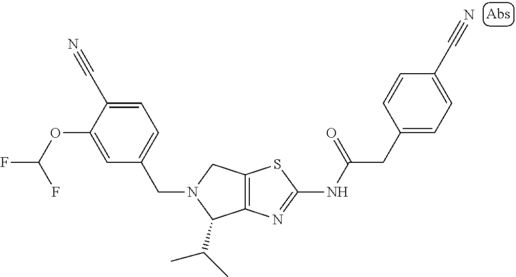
C12=C(N=C(NC(CC3=CC=C(C#N)C=C3)=O)S1)C(C(C)C)N(CC1=CC=C(C#N)C(OC(F)F)=C1)C2
